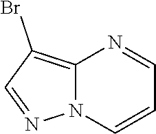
C12=C(Br)C=NN1C=CC=N2
